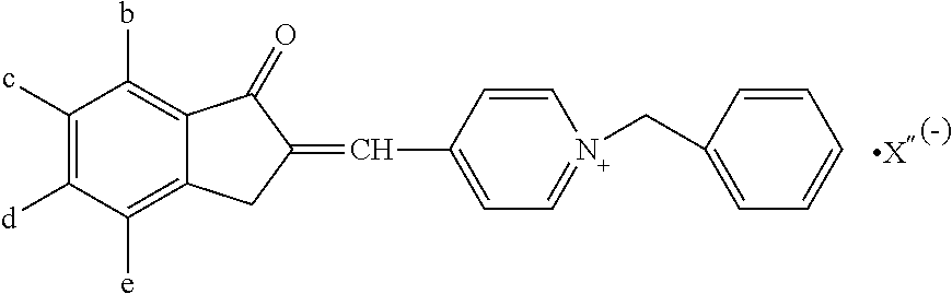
C1(c)=C([d])C([e])=C2C(=C1b)C(=O)C(=CC1=CC=N(CC3=CC=CC=C3)C=C1)C2
